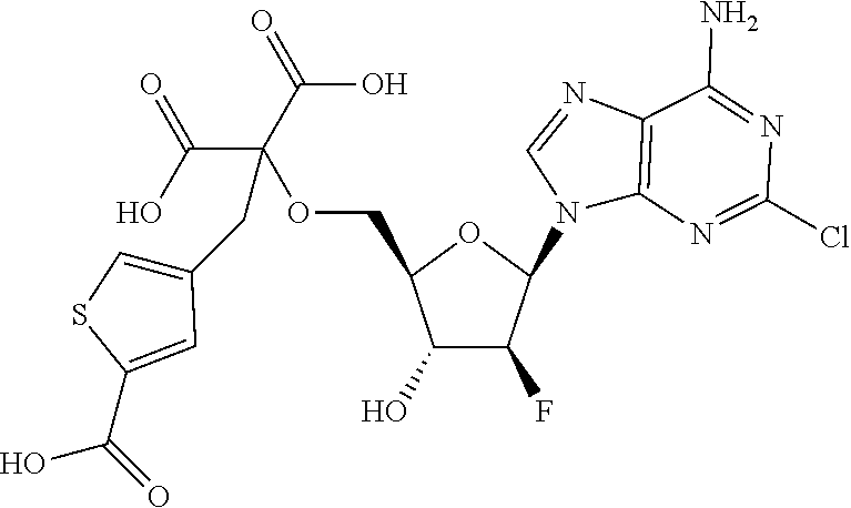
C1(O)C(F)C(N2C3=C(N=C2)C(N)=NC(Cl)=N3)OC1COC(C(O)=O)(C(O)=O)CC1=CSC(C(=O)O)=C1
